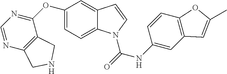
C1=NC2=C(C(OC3=CC=C4C(=C3)C=CN4C(=O)NC3=CC4=C(C=C3)OC(C)=C4)=N1)CNC2
